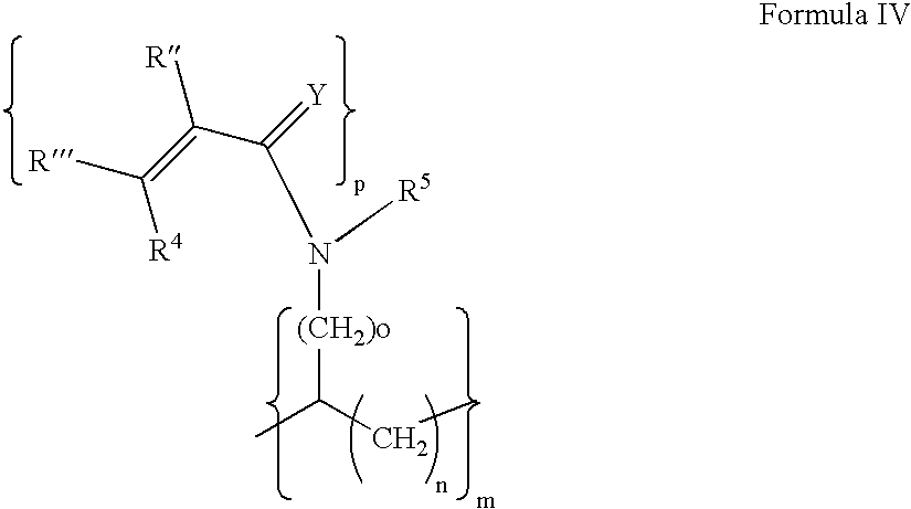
CC(CC)[(CH2)o]N([R5])C(C(=C([R4])[R])[R])=[Y]
